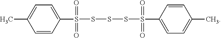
C1(S(=O)(=O)SSSS(C2=CC=C(C)C=C2)(=O)=O)=CC=C(C)C=C1
